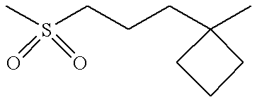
C(CCC1(C)CCC1)S(C)(=O)=O
